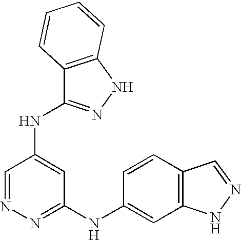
N1=CC(NC2=NNC3=C2C=CC=C3)=CC(NC2=CC3=C(C=C2)C=NN3)=N1
